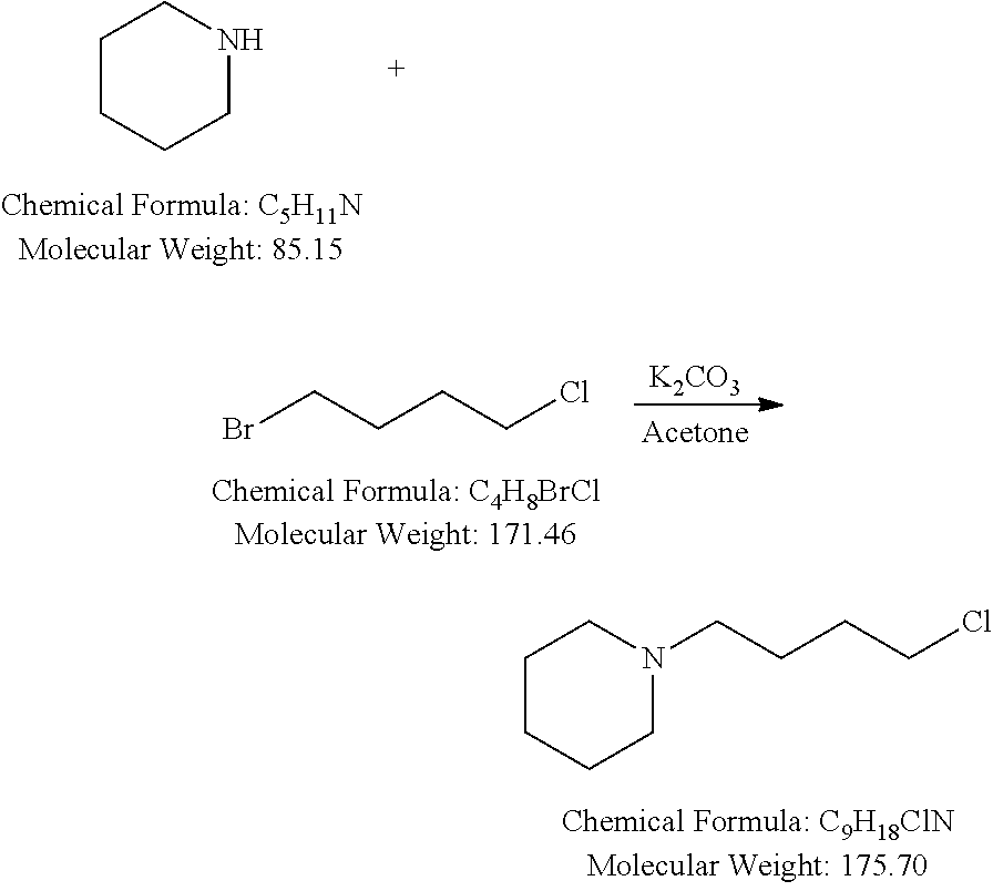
BrCCCCCl.[K2CO3].C1CCCN(CCCCCl)C1.C1CCCNC1
